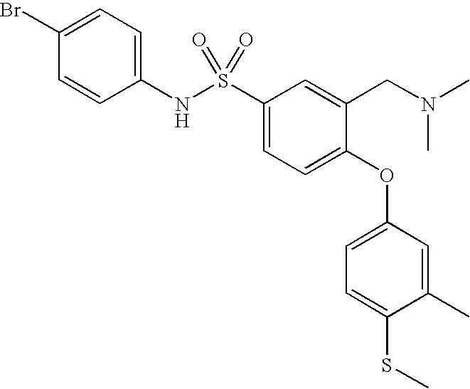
C1(S(NC2=CC=C(Br)C=C2)(=O)=O)=CC=C(OC2=CC=C(SC)C(C)=C2)C(CN(C)C)=C1
